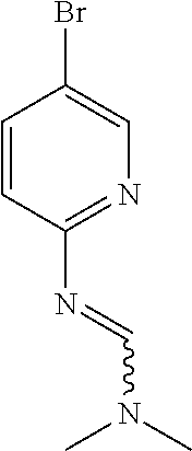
C1=CC(N=CN(C)C)=NC=C1Br
